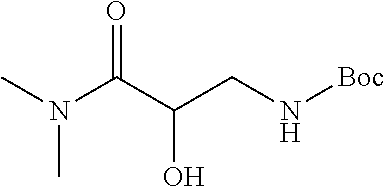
CN(C(C(CN[Boc])O)=O)C
